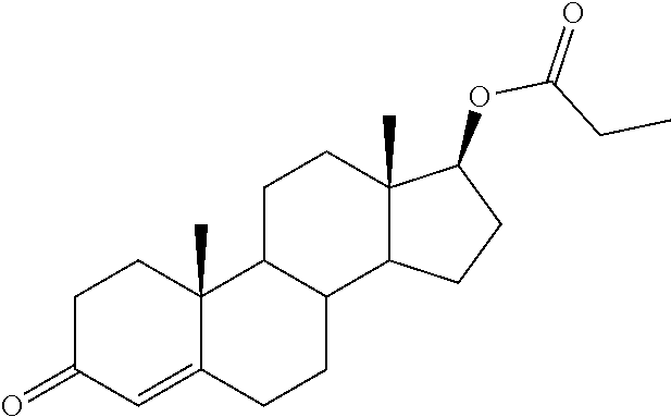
C12(C)C(=CC(=O)CC1)CCC1C2CCC2(C)C1CCC2OC(CC)=O
